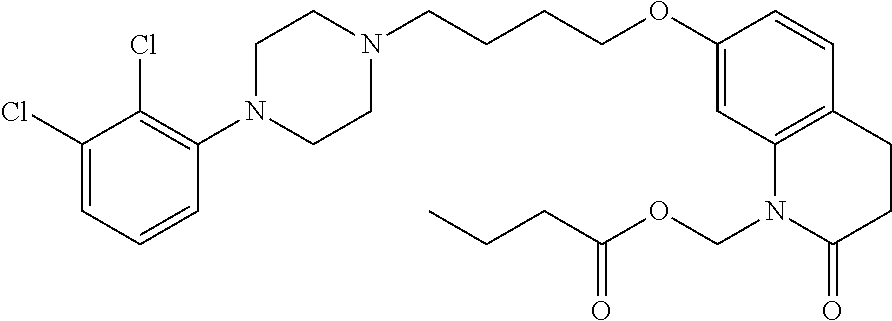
C1=C(Cl)C(Cl)=C(N2CCN(CCCCOC3=CC4=C(C=C3)CCC(=O)N4COC(CCC)=O)CC2)C=C1
